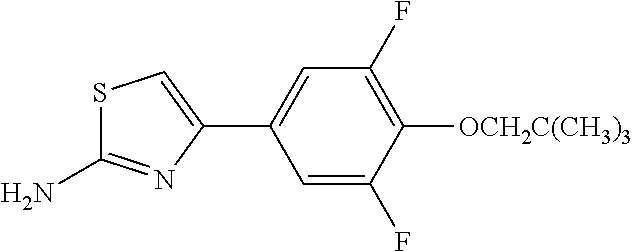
C1=C(F)C([OCH2C(CH3)3])=C(F)C=C1C1=CSC(N)=N1
